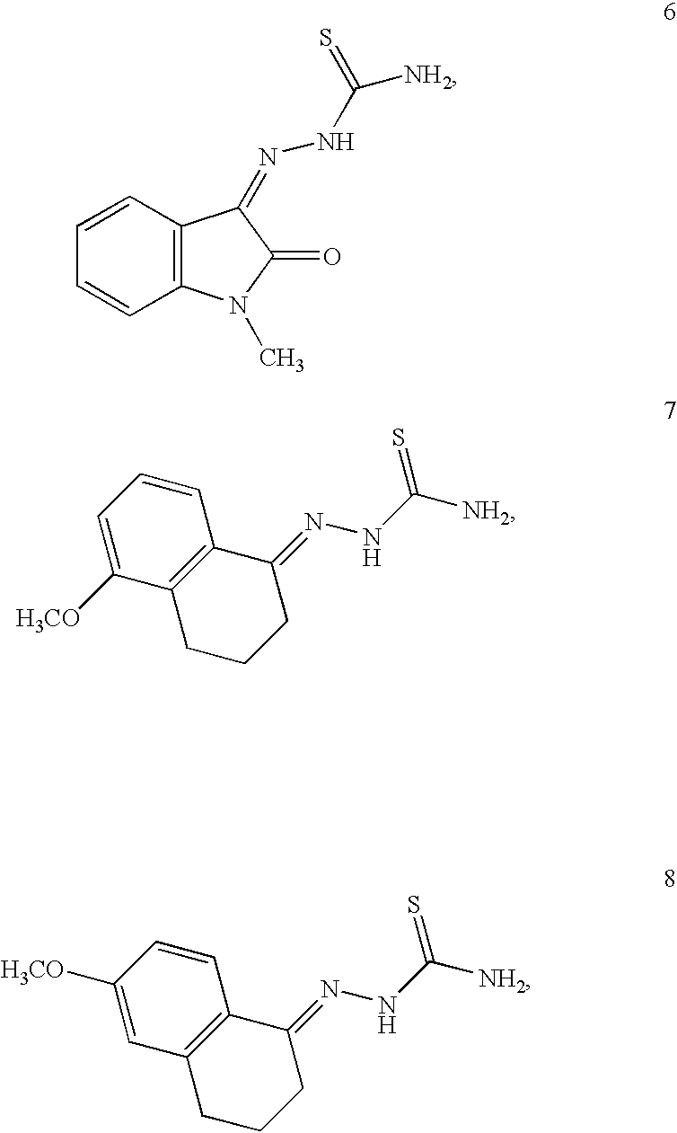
C12=C(C=CC=C1)C(=NNC([NH2])=S)C(=O)N2C.C1=CC=C([H3CO])C2=C1C(=NNC([NH2])=S)CCC2.C1=CC([H3CO])=CC2=C1C(=NNC([NH2])=S)CCC2
